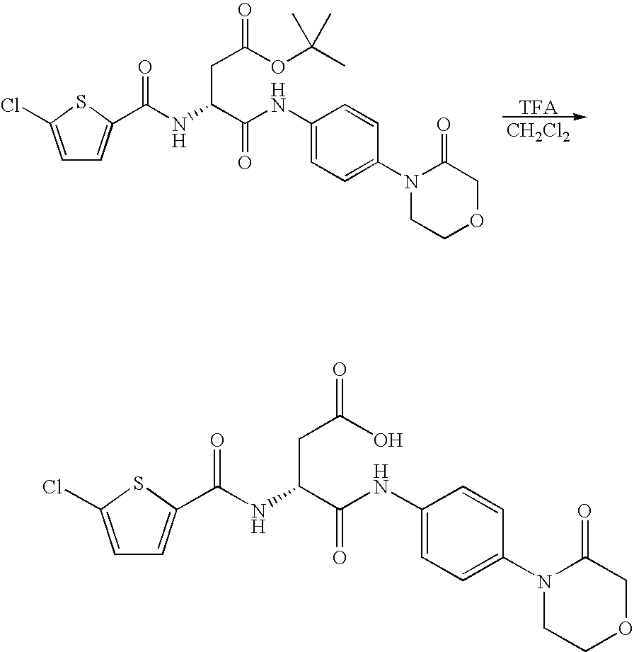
[TFA].[CH2Cl2].C1=C(Cl)SC(C(NC(CC(OC(C)(C)C)=O)C(=O)NC2=CC=C(N3CCOCC3=O)C=C2)=O)=C1.C1=C(Cl)SC(C(NC(CC(O)=O)C(=O)NC2=CC=C(N3CCOCC3=O)C=C2)=O)=C1
